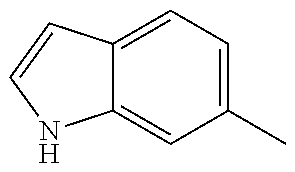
C12=CC(C)=CC=C1C=CN2
